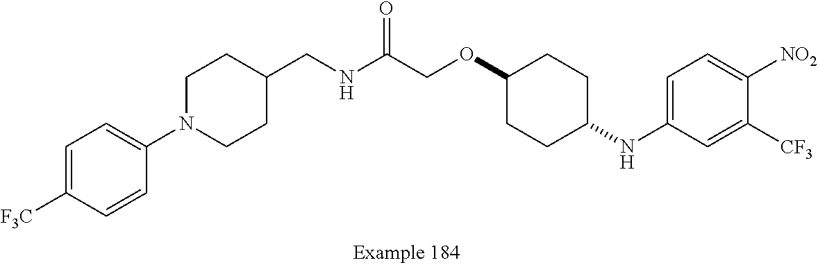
N(C(COC1CCC(NC2=CC=C([NO2])C([CF3])=C2)CC1)=O)CC1CCN(C2=CC=C([F3C])C=C2)CC1
